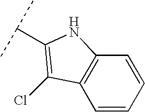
C(C)(C)C1=C(Cl)C2=C(C=CC=C2)N1
